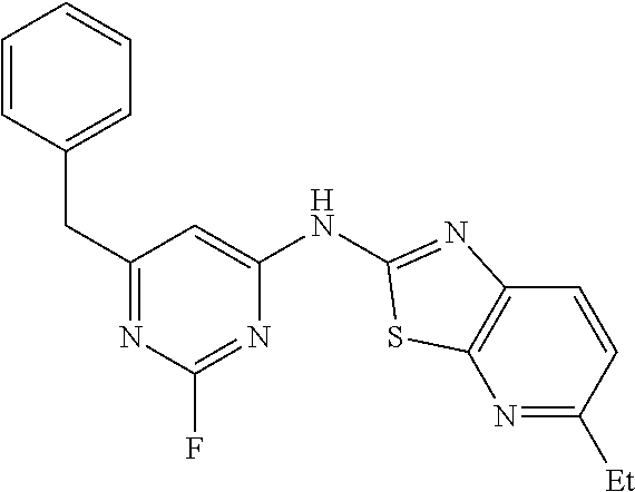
C1=CC(CC2=NC(F)=NC(NC3=NC4=C(N=C([Et])C=C4)S3)=C2)=CC=C1
